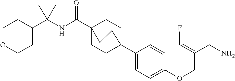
N(C(C12CCC(C3=CC=C(OCC(CN)=CF)C=C3)(CC1)CC2)=O)C(C1CCOCC1)(C)C
